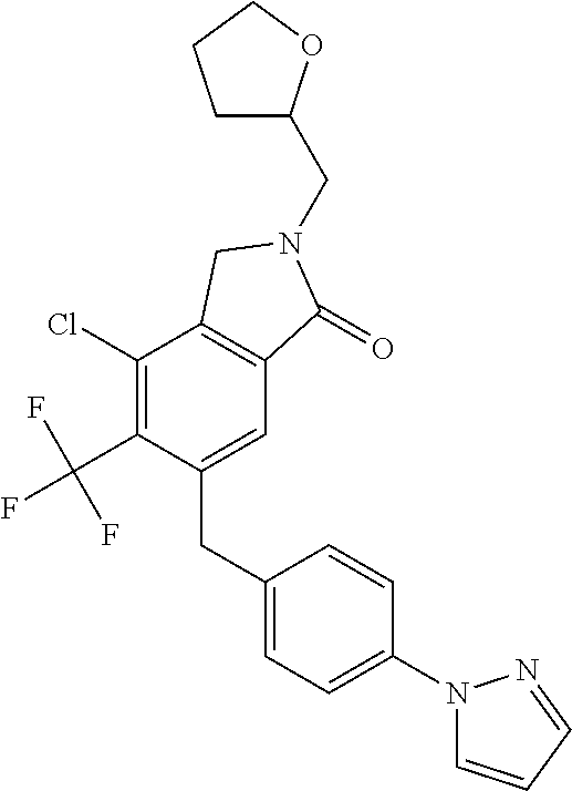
C(C1CCCO1)N1C(=O)C2=C(C(Cl)=C(C(F)(F)F)C(CC3=CC=C(N4C=CC=N4)C=C3)=C2)C1
